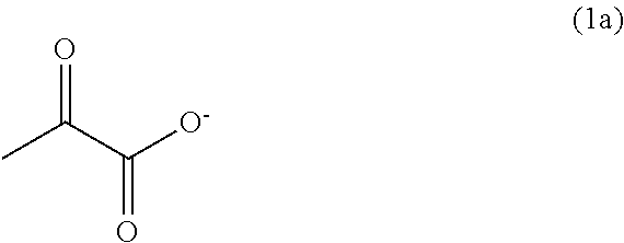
CC(C([O-])=O)=O
